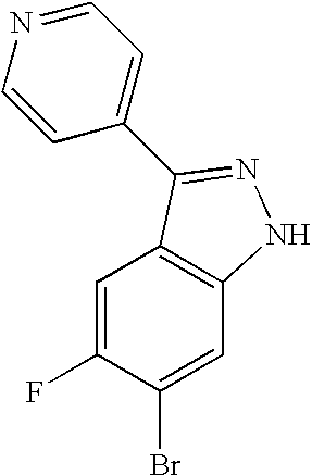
C1=C(F)C(Br)=CC2=C1C(C1=CC=NC=C1)=NN2
